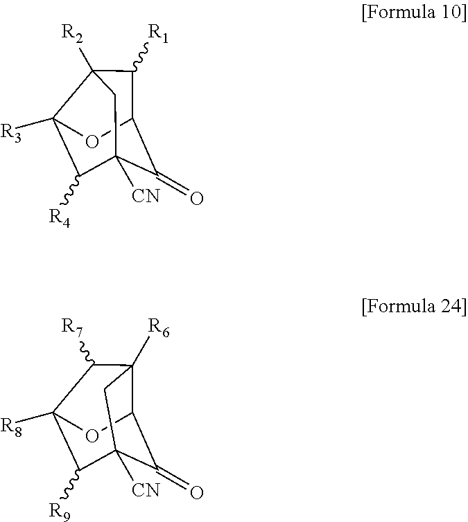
C1([R1])C2C(=O)C3([CN])C([R4])C([R3])(C1([R2])C3)O2.C12([R6])C3C(=O)C([CN])(C([R9])C([R8])(C1[R7])O3)C2
